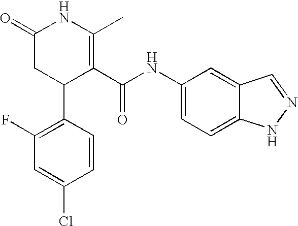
C1(F)=C(C2C(C(NC3=CC=C4C(=C3)C=NN4)=O)=C(C)NC(=O)C2)C=CC(Cl)=C1
